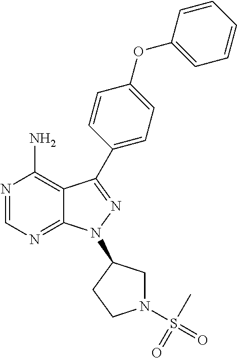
N1=CN=C2C(=C1N)C(C1=CC=C(OC3=CC=CC=C3)C=C1)=NN2C1CN(S(=O)(=O)C)CC1
